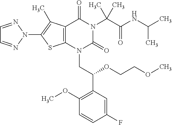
C12=C(C(C)=C(N3N=CC=N3)S1)C(=O)N(C(C(=O)NC(C)C)(C)C)C(=O)N2CC(C1=C(OC)C=CC(F)=C1)OCCOC
